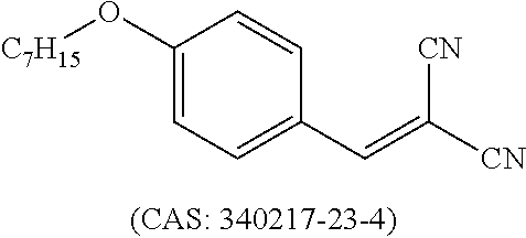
C1(O[C7H15])=CC=C(C=C([CN])[CN])C=C1
